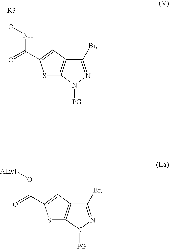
C1(Br)=NN([PG])C2=C1C=C(C(=O)NO[R3])S2.C1(Br)=NN([PG])C2=C1C=C(C(=O)O[Alkyl])S2
